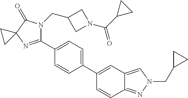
C1(C2=CC=C(C3=CC4=CN(CC5CC5)N=C4C=C3)C=C2)=NC2(C(=O)N1CC1CN(C(C3CC3)=O)C1)CC2
